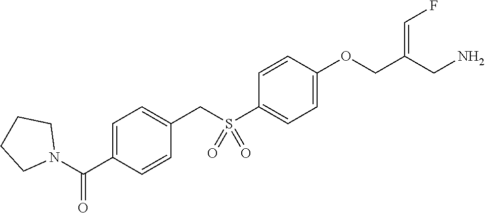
C1=CC(OCC(CN)=CF)=CC=C1S(CC1=CC=C(C(N2CCCC2)=O)C=C1)(=O)=O
